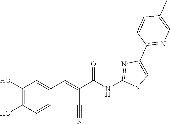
C1(C)=CN=C(C2=CSC(NC(C(=CC3=CC(O)=C(O)C=C3)C#N)=O)=N2)C=C1
